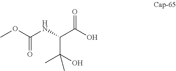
N(C(C(C)(O)C)C(O)=O)C(=O)OC
